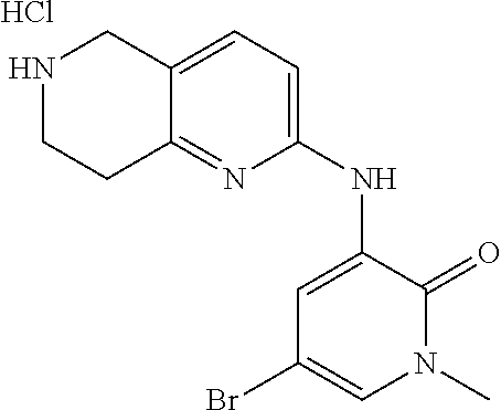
C12=CC=C(NC3=CC(Br)=CN(C)C3=O)N=C1CCNC2.Cl
